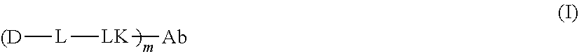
[(D][L][LK][Ab]
